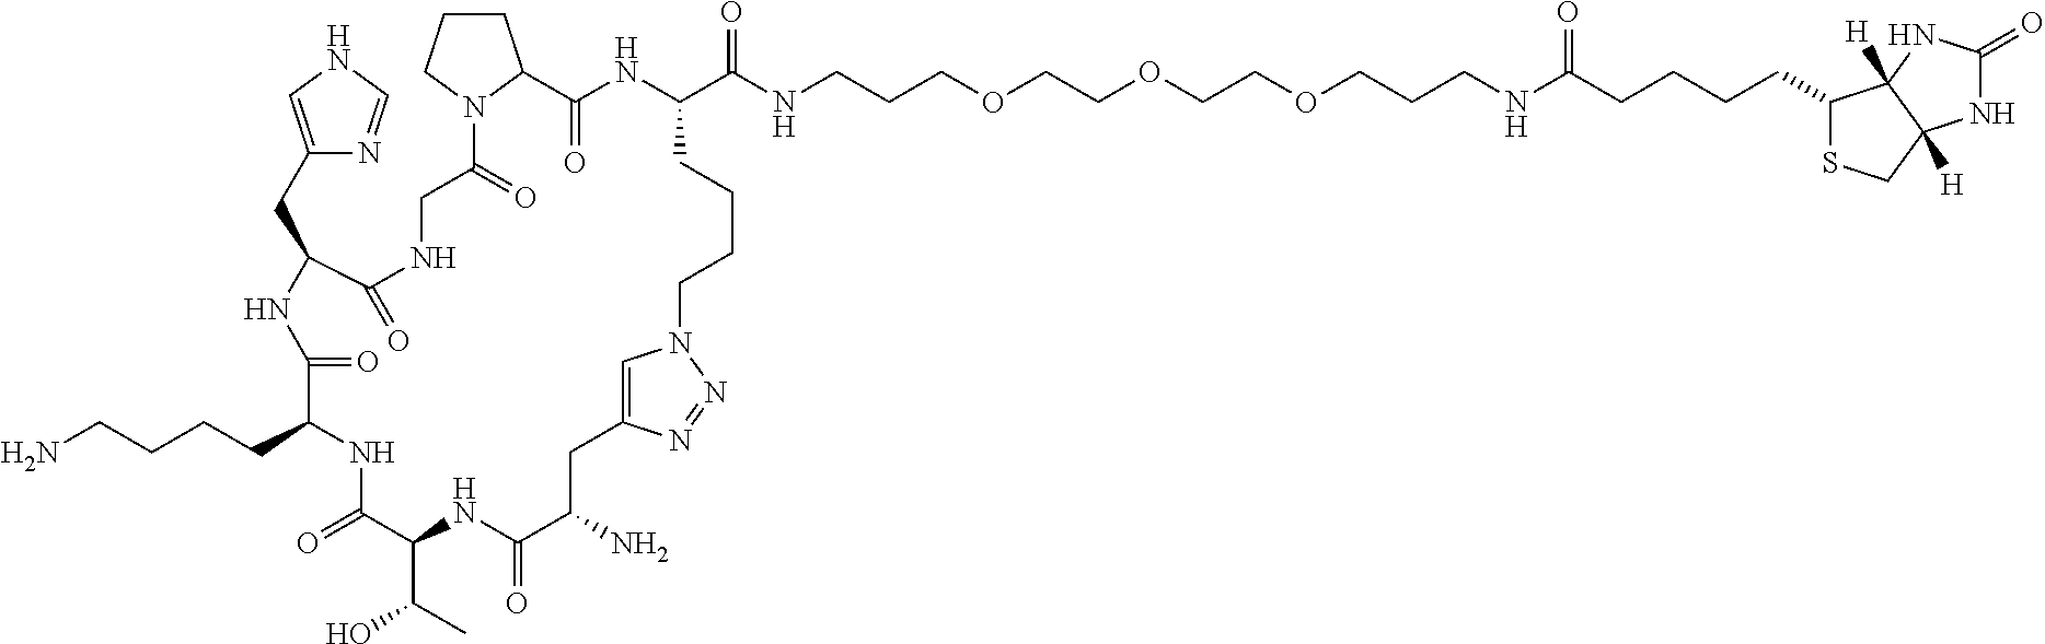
N1C(C(NCCCOCCOCCOCCCNC(CCCCC2SCC3([H])C2([H])NC(=O)N3)=O)=O)CCCCN2C=C(N=N2)CC(N)C(=O)NC(C(O)C)C(=O)NC(CCCCN)C(=O)NC(CC2=CNC=N2)C(=O)NCC(=O)N2CCCC2C1=O
